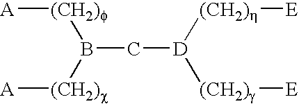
C([D]([(CH2)g][E])[(CH2)h][E])B([(CH2)c][A])[(CH2)f][A]
